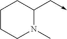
C1CCN(C)C(C->C)C1
